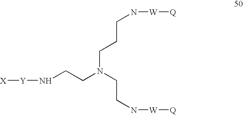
[Q][W]NCCCN(CCN[Y][X])CCN[W][Q]
